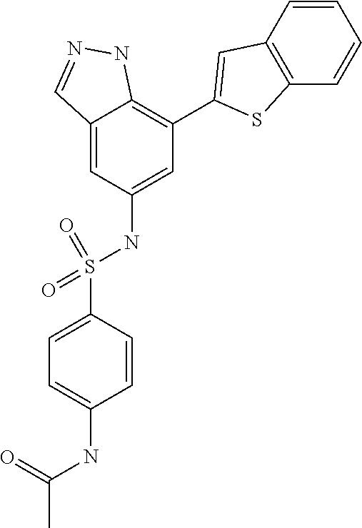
C12=CC(NS(C3=CC=C(NC(C)=O)C=C3)(=O)=O)=CC(C3=CC4=C(S3)C=CC=C4)=C1NN=C2
